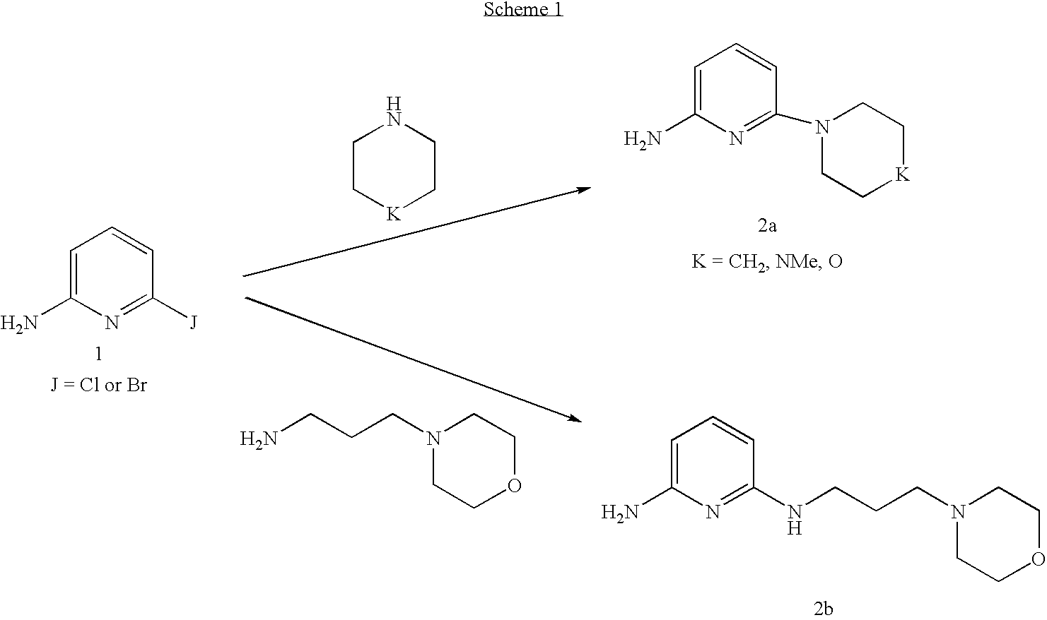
C1=C(N)N=C([J])C=C1.NCCCN1CCOCC1.C1=C(N)N=C(N2CC[K]CC2)C=C1.C1=C(N)N=C(NCCCN2CCOCC2)C=C1.C1C[K]CCN1
